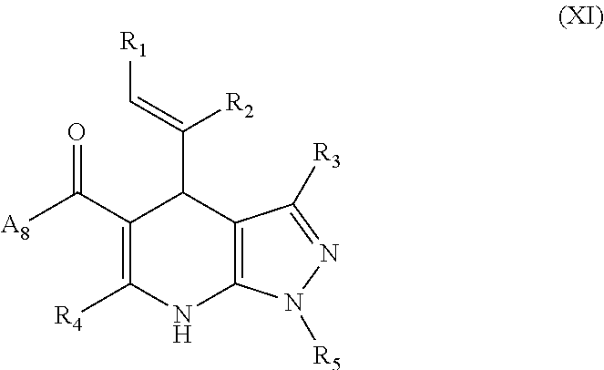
C(C1=C([R4])NC2=C(C1C(=C[R1])[R2])C([R3])=NN2[R5])([A8])=O
